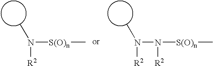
N([S(O)n]C)(C)[R2].N(N([R2])[S(O)n]C)(C)[R2]
